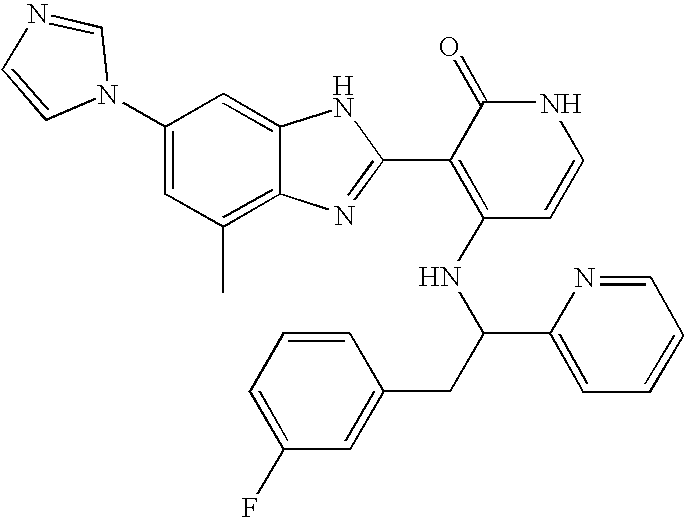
C1(C)=C2C(=CC(N3C=NC=C3)=C1)NC(C1=C(NC(C3=CC=CC=N3)CC3=CC(F)=CC=C3)C=CNC1=O)=N2
